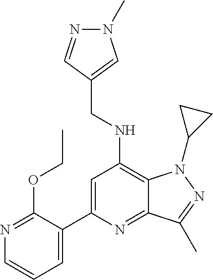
N1(C)N=CC(CNC2=C3C(=NC(C4=CC=CN=C4OCC)=C2)C(C)=NN3C2CC2)=C1
